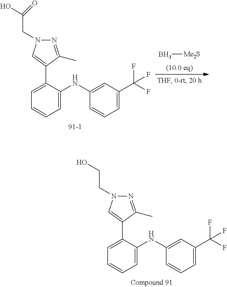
N1=C(C)C(C2=CC=CC=C2NC2=CC(C(F)(F)F)=CC=C2)=CN1CC(O)=O.B[Me2S].N1=C(C)C(C2=CC=CC=C2NC2=CC(C(F)(F)F)=CC=C2)=CN1CCO
